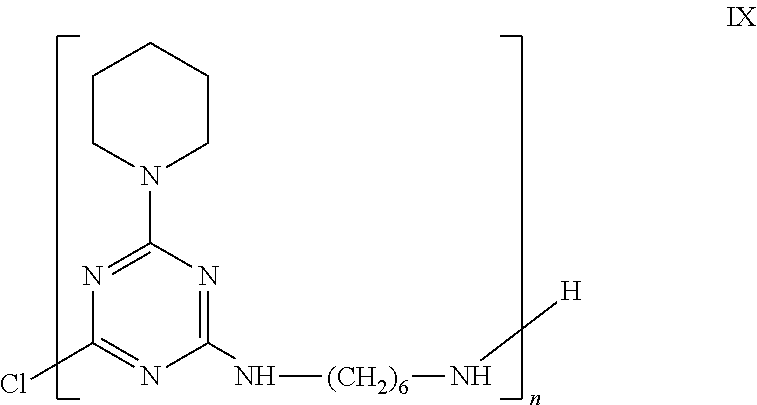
C1(Cl)=NC(N[(CH2)6]N[H])=NC(N2CCCCC2)=N1
